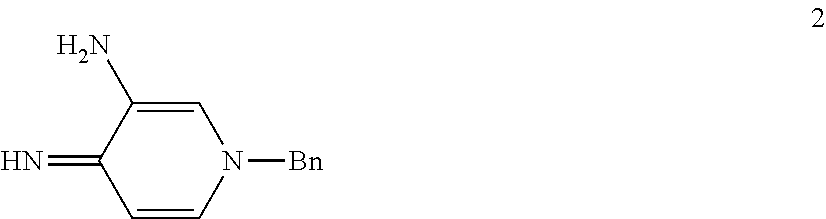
C1=C(N)C(=N)C=CN1[Bn]
